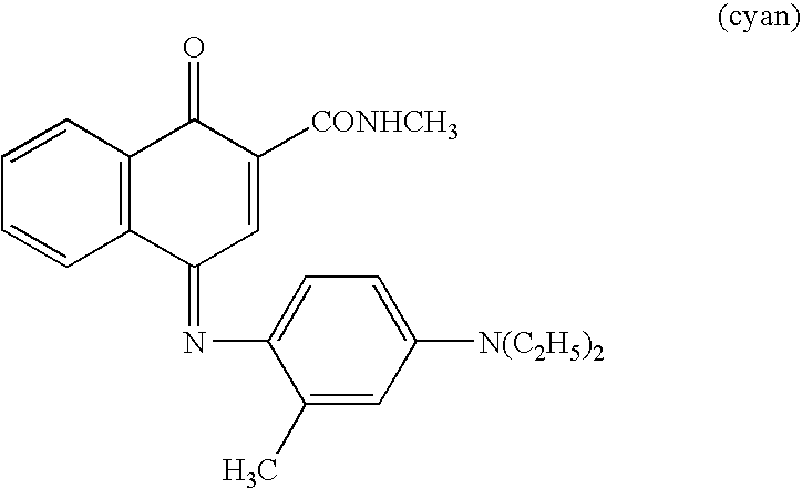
C1=CC2=C(C=C1)C(=NC1=CC=C([N(C2H5)2])C=C1C)C=C([CONHCH3])C2=O
